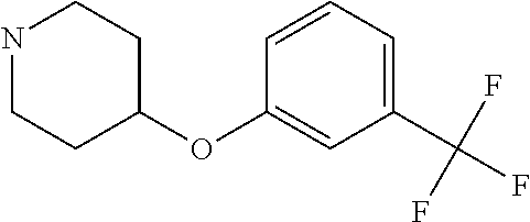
C1(C(F)(F)F)=CC=CC(OC2CCNCC2)=C1
